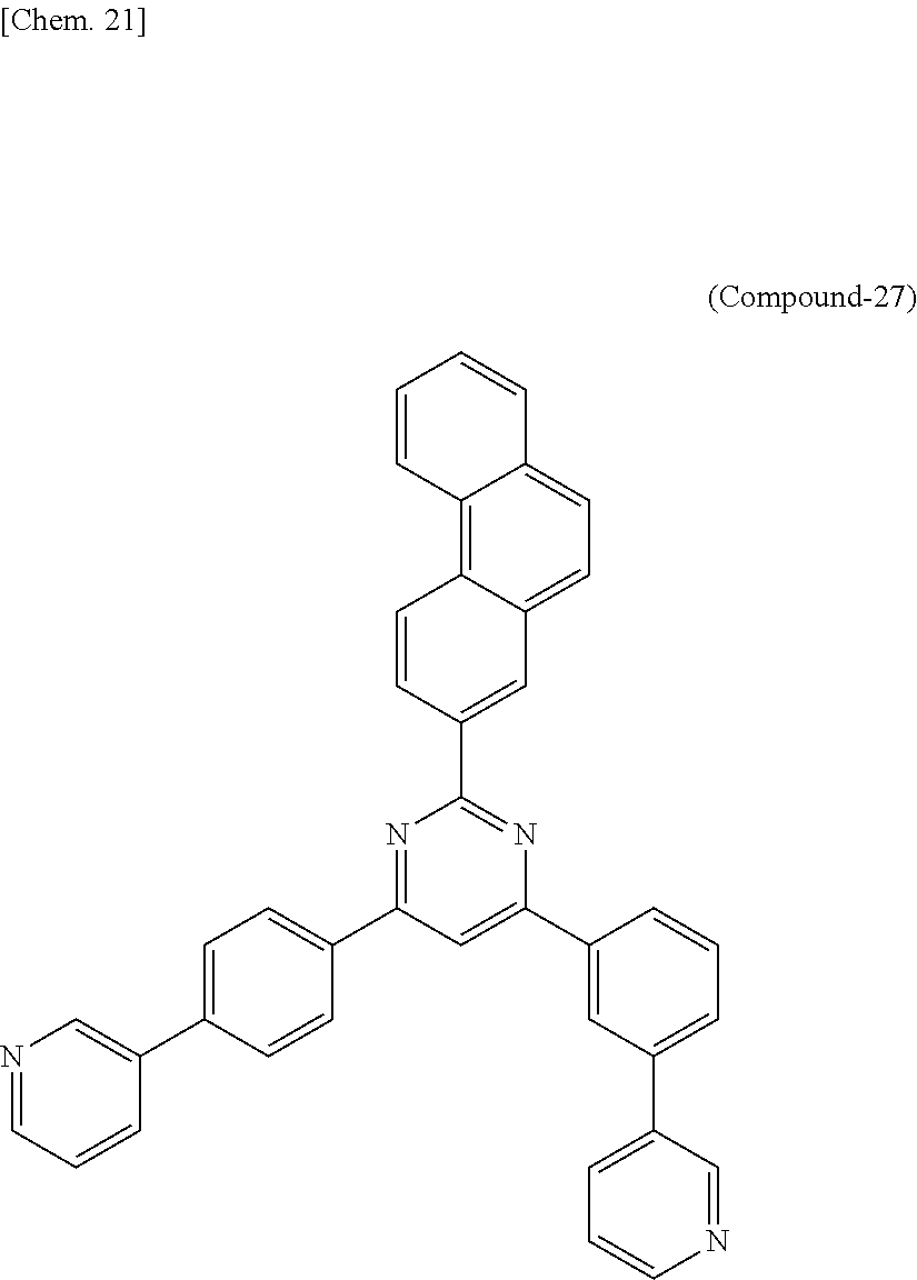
N1=CC=CC(C2=CC=C(C3=NC(C4=CC5=CC=C6C(=C5C=C4)C=CC=C6)=NC(C4=CC(C5=CC=CN=C5)=CC=C4)=C3)C=C2)=C1
